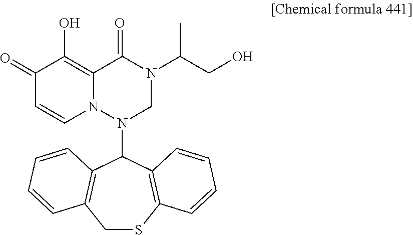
C1SC2=C(C(N3CN(C(CO)C)C(=O)C4=C(O)C(=O)C=CN34)C3=C1C=CC=C3)C=CC=C2
